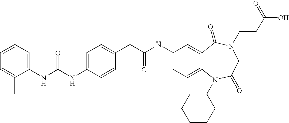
C1(NC(NC2=CC=C(CC(NC3=CC=C4C(=C3)C(=O)N(CCC(O)=O)CC(=O)N4C3CCCCC3)=O)C=C2)=O)=CC=CC=C1C
